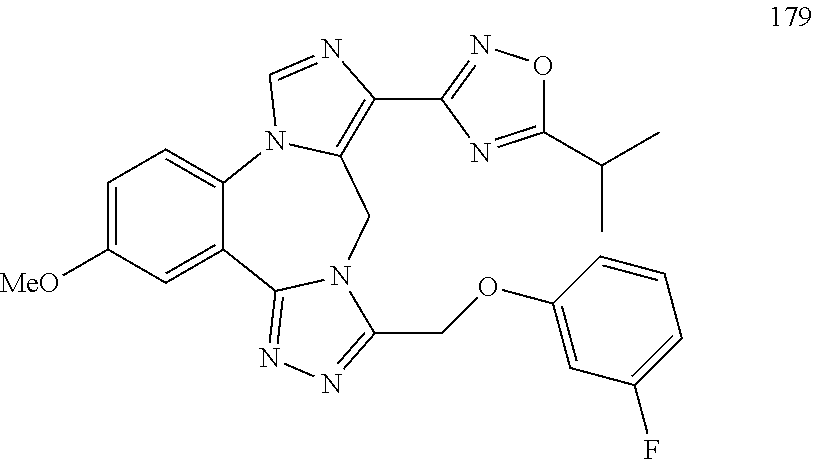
C1=C([MeO])C=C2C(=C1)N1C(=C(C3=NOC(C(C)C)=N3)N=C1)CN1C2=NN=C1COC1=CC(F)=CC=C1
